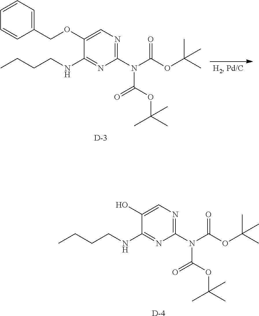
C1=CC=CC(COC2=CN=C(N(C(OC(C)(C)C)=O)C(=O)OC(C)(C)C)N=C2NCCCC)=C1.[D].[D].OC1=CN=C(N(C(OC(C)(C)C)=O)C(=O)OC(C)(C)C)N=C1NCCCC
